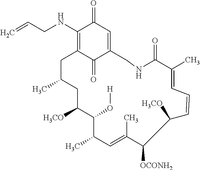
C1(NCC=C)=C2C(=O)C(=CC1=O)CNC(=O)C(C)=CC=CC([H3CO])CC([OCONH2])C(C)=CC(C)C(O[H])C([H3CO])CC(C)C2
